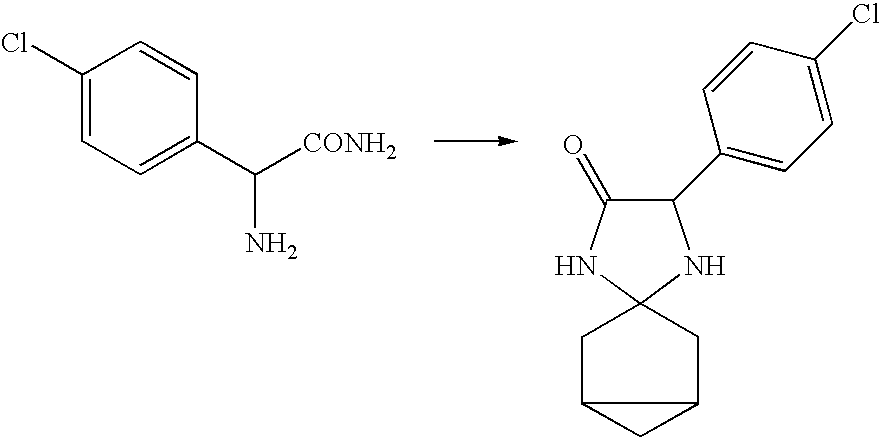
C1(Cl)=CC=C(C([CONH2])N)C=C1.C1(C2=CC=C(Cl)C=C2)C(=O)NC2(N1)CC1CC1C2
